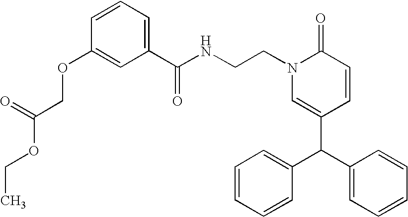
N(CCN1C=C(C(C2=CC=CC=C2)C2=CC=CC=C2)C=CC1=O)C(C1=CC=CC(OCC(OCC)=O)=C1)=O
